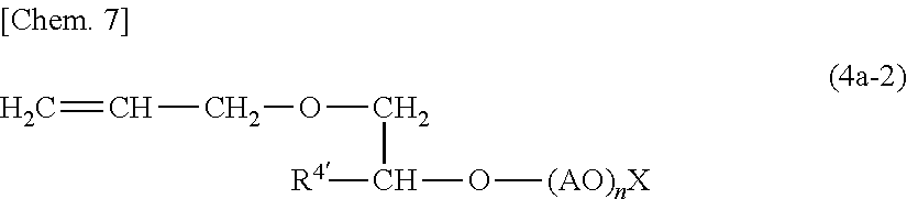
C=CCOCC([R4])O[(AO)nX]
